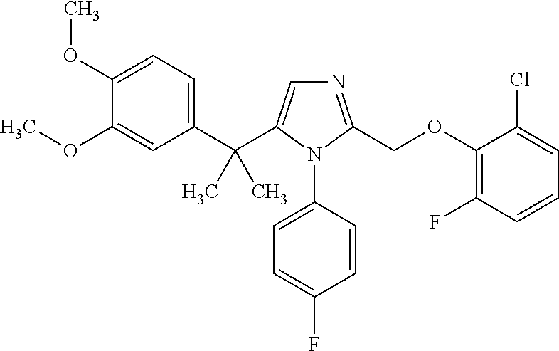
C1(C(C2=CN=C(COC3=C(F)C=CC=C3Cl)N2C2=CC=C(F)C=C2)(C)C)=CC=C(OC)C(OC)=C1
